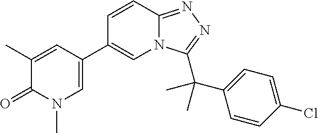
C1(C)=CC(C2=CN3C(=NN=C3C(C3=CC=C(Cl)C=C3)(C)C)C=C2)=CN(C)C1=O
